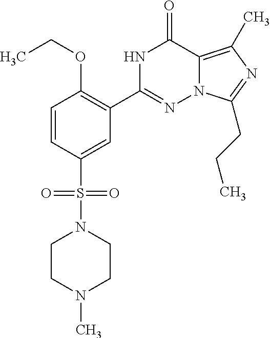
C1=CC(S(N2CCN(C)CC2)(=O)=O)=CC(C2=NN3C(=C(C)N=C3CCC)C(=O)N2)=C1OCC
